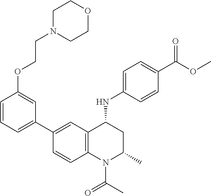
C1(NC2CC(C)N(C(C)=O)C3=C2C=C(C2=CC=CC(OCCN4CCOCC4)=C2)C=C3)=CC=C(C(OC)=O)C=C1
